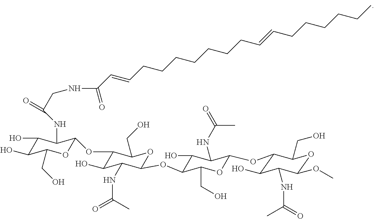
C1(O)C(O)C(CO)OC(OC2C(O)C(NC(=O)C)C(OC3C(O)C(NC(C)=O)C(OC4C(O)C(NC(=O)C)C(OC)OC4CO)OC3CO)OC2CO)C1NC(CNC(=O)C=CCCCCCCCC=CCCCCCC)=O
